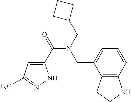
C1(C(=O)N(CC2CCC2)CC2=CC=CC3=C2CCN3)=CC([F3C])=NN1
